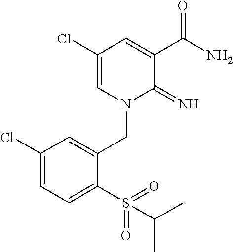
C1(Cl)=CN(CC2=CC(Cl)=CC=C2S(=O)(=O)C(C)C)C(=N)C(C(N)=O)=C1
